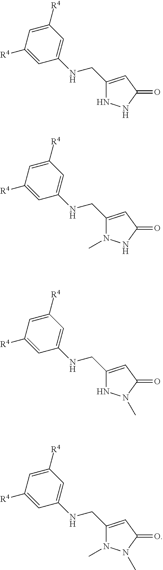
C1(CNC2=CC([R4])=CC([R4])=C2)=CC(=O)NN1.C1(CNC2=CC([R4])=CC([R4])=C2)=CC(=O)NN1C.C1(CNC2=CC([R4])=CC([R4])=C2)=CC(=O)N(C)N1.C1(CNC2=CC([R4])=CC([R4])=C2)=CC(=O)N(C)N1C
